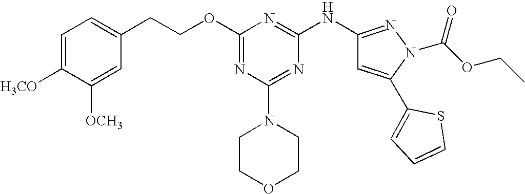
C1=C([H3CO])C([OCH3])=CC(CCOC2=NC(N3CCOCC3)=NC(NC3=NN(C(OCC)=O)C(C4=CC=CS4)=C3)=N2)=C1
